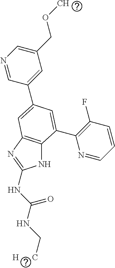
N1=CC(C2=CC3=C(NC(NC(NC[H      C])=O)=N3)C(C3=C(F)C=CC=N3)=C2)=CC(COC)=C1
